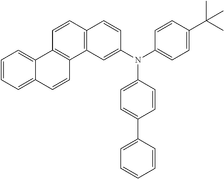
C1=CC=C2C(=C1)C1=C(C=C2)C2=C(C=C1)C=CC(N(C1=CC=C(C(C)(C)C)C=C1)C1=CC=C(C3=CC=CC=C3)C=C1)=C2
